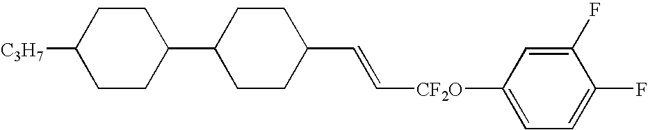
C1CC(C2CCC(C=C[CF2O]C3=CC=C(F)C(F)=C3)CC2)CCC1[C3H7]
